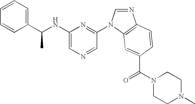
C1(NC(C2=CC=CC=C2)C)=CN=CC(N2C=NC3=C2C=C(C(N2CCN(C)CC2)=O)C=C3)=N1
